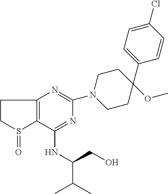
C1(NC(CO)C(C)C)=NC(N2CCC(C3=CC=C(Cl)C=C3)(OC)CC2)=NC2=C1S(=O)CC2
